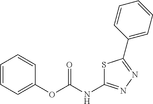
C1=CC=C(OC(NC2=NN=C(C3=CC=CC=C3)S2)=O)C=C1
